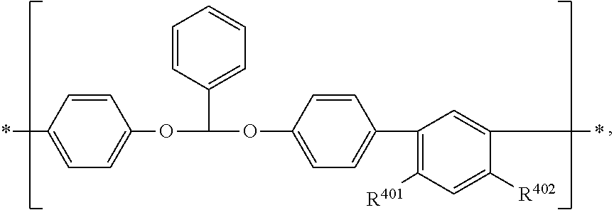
C1(OC(OC2=CC=C(C3=C([R401])C=C([R402])C(*)=C3)C=C2)C2=CC=CC=C2)=CC=C(*)C=C1
